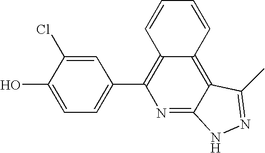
C1=C(O)C(Cl)=CC(C2=C3C(=C4C(=N2)NN=C4C)C=CC=C3)=C1
